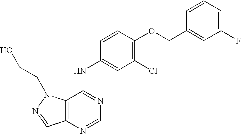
C(OC1=C(Cl)C=C(NC2=NC=NC3=C2N(CCO)N=C3)C=C1)C1=CC(F)=CC=C1
